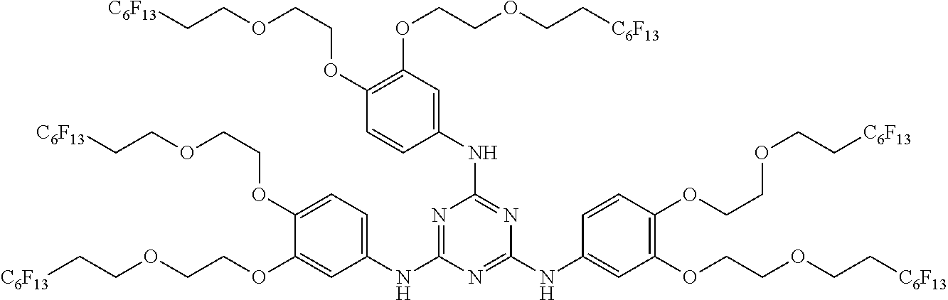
C1(NC2=NC(NC3=CC(OCCOCC[C6F13])=C(OCCOCC[C6F13])C=C3)=NC(NC3=CC=C(OCCOCC[C6F13])C(OCCOCC[C6F13])=C3)=N2)=CC(OCCOCC[C6F13])=C(OCCOCC[C6F13])C=C1
